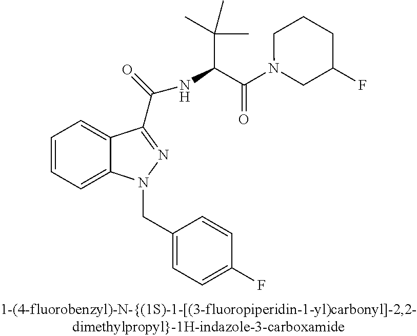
C1=CC=C2C(=C1)C(C(=O)NC(C(=O)N1CC(F)CCC1)C(C)(C)C)=NN2CC1=CC=C(F)C=C1
